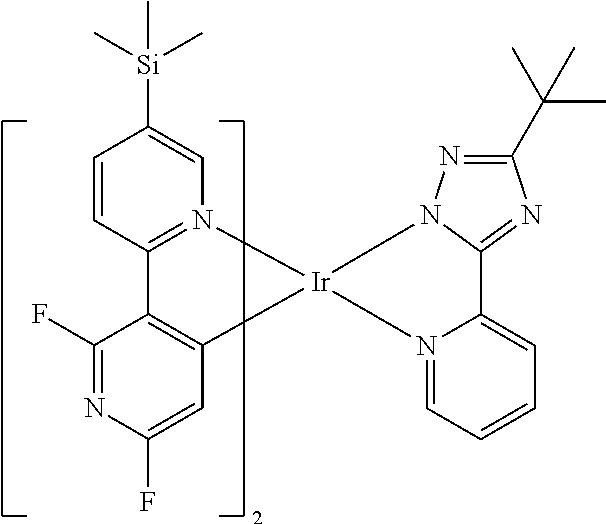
C1=CC2=N(C=C1[Si](C)(C)C)[Ir]1(C3=C2C(F)=NC(F)=C3)N2=CC=CC=C2C2=NC(C(C)(C)C)=NN21
